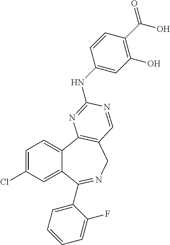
C1=C(Cl)C=C2C(=C1)C1=C(CN=C2C2=CC=CC=C2F)C=NC(NC2=CC(O)=C(C(=O)O)C=C2)=N1
